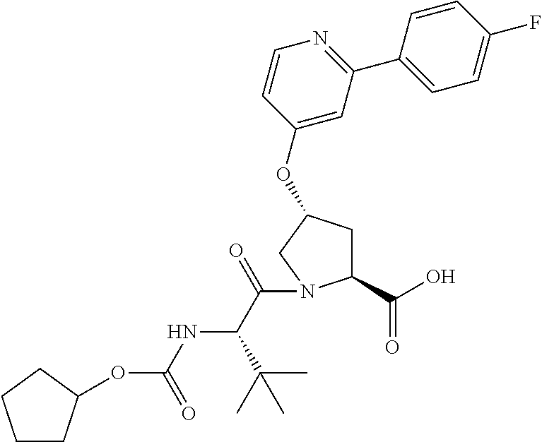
C1CC(OC(NC(C(C)(C)C)C(=O)N2C(C(=O)O)CC(OC3=CC(C4=CC=C(F)C=C4)=NC=C3)C2)=O)CC1
